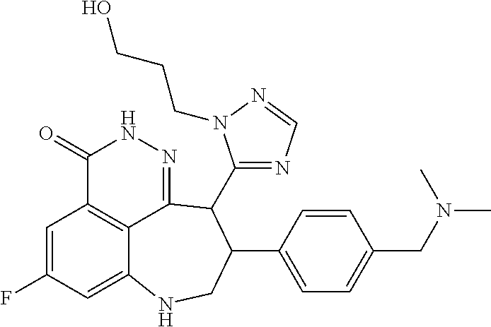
C1=C(F)C=C2C3=C1C(=O)NN=C3C(C1=NC=NN1CCCO)C(C1=CC=C(CN(C)C)C=C1)CN2
